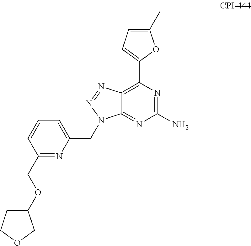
C12=C(C3=CC=C(C)O3)N=C(N)N=C1N(CC1=CC=CC(COC3CCOC3)=N1)N=N2
